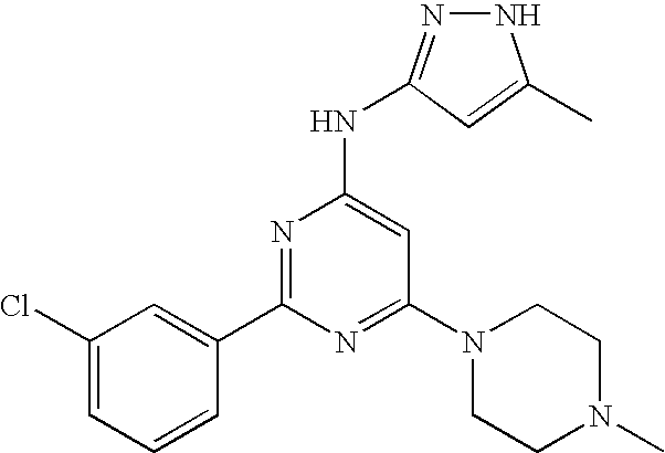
C1(C2=NC(NC3=NNC(C)=C3)=CC(N3CCN(C)CC3)=N2)=CC(Cl)=CC=C1
